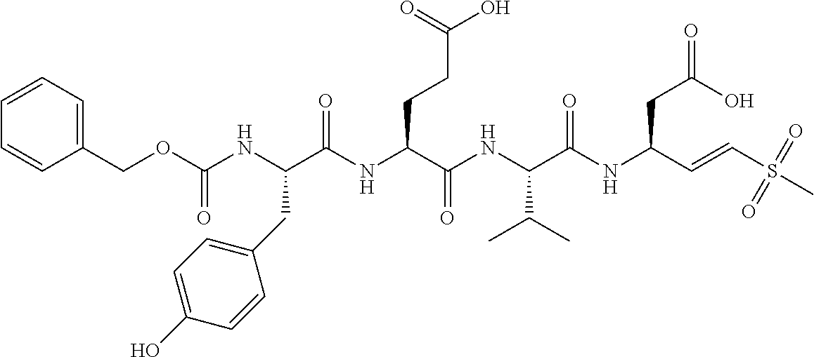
N(C(C(NC(C(NC(C=CS(C)(=O)=O)CC(=O)O)=O)C(C)C)=O)CCC(O)=O)C(C(NC(OCC1=CC=CC=C1)=O)CC1=CC=C(O)C=C1)=O
